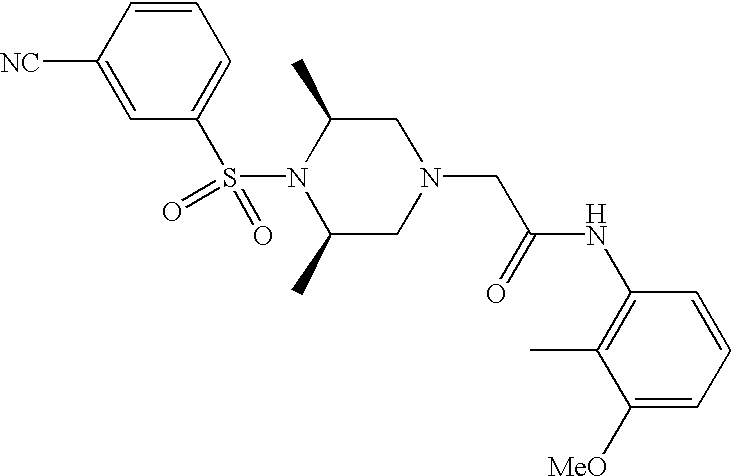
S(N1C(C)CN(CC(NC2=C(C)C([MeO])=CC=C2)=O)CC1C)(=O)(=O)C1=CC=CC([NC])=C1
